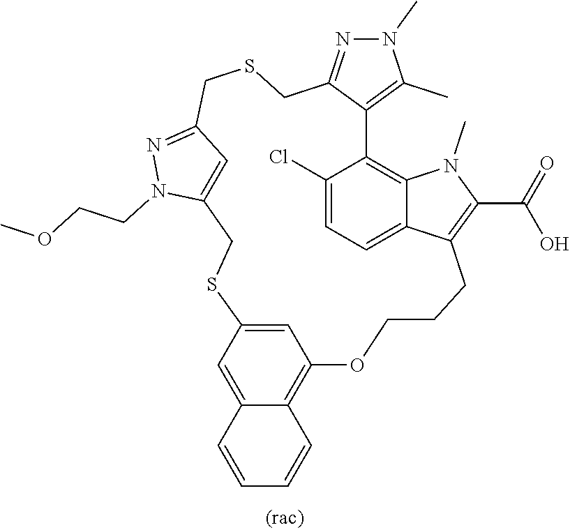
N1=C2C=C(N1CCOC)CSC1=CC(=C3C(=C1)C=CC=C3)OCCCC1=C(C(=O)O)N(C)C3=C(C4=C(C)N(C)N=C4CSC2)C(Cl)=CC=C31
